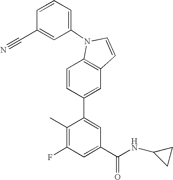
C1=CC(C2=CC(C(NC3CC3)=O)=CC(F)=C2C)=CC2=C1N(C1=CC=CC(C#N)=C1)C=C2
